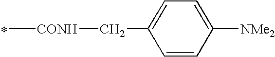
*.C[CONH]CC1=CC=C([NMe2])C=C1
